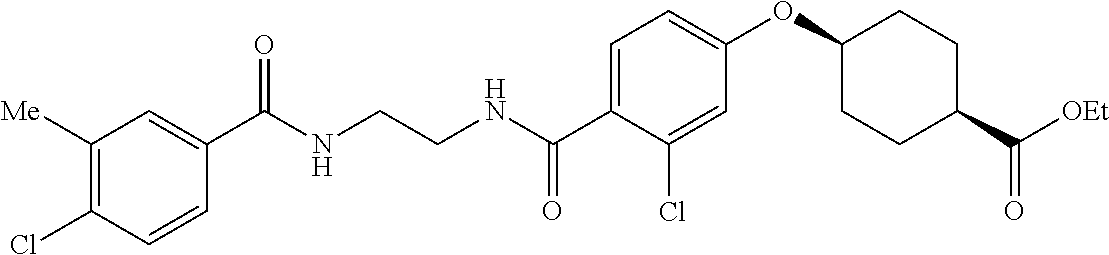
C1=C(C(NCCNC(C2=CC([Me])=C(Cl)C=C2)=O)=O)C(Cl)=CC(OC2CCC(C([OEt])=O)CC2)=C1
